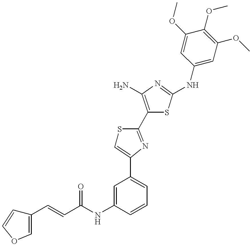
C(NC1=CC(C2=CSC(C3=C(N)N=C(NC4=CC(OC)=C(OC)C(OC)=C4)S3)=N2)=CC=C1)(=O)C=CC1=COC=C1
